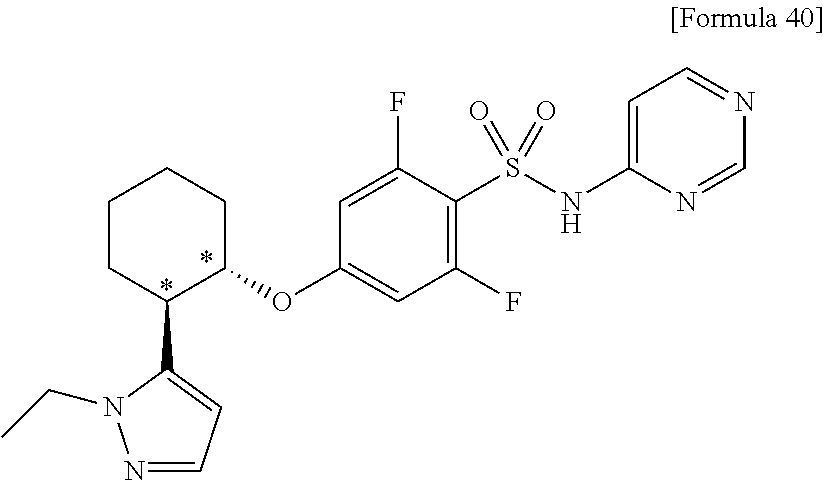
C1C(OC2=CC(F)=C(S(NC3=CC=NC=N3)(=O)=O)C(F)=C2)C(C2=CC=NN2CC)CCC1
